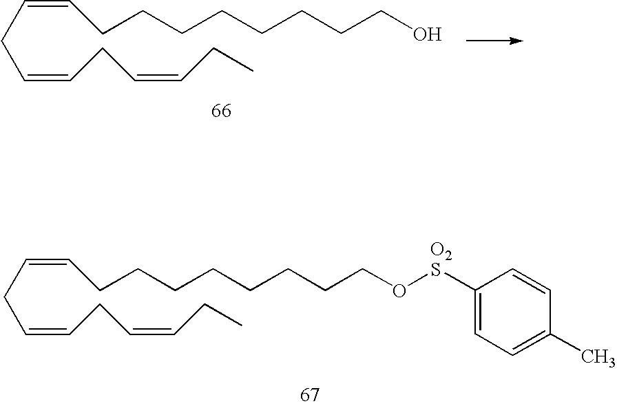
C(CC=CCC=CCC)=CCCCCCCCCO[O2S]C1=CC=C(C)C=C1.C(CC=CCC=CCC)=CCCCCCCCCO
